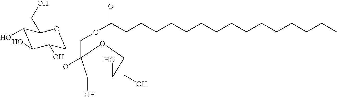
C1(O)C(O)C(O)C(OC2(COC(CCCCCCCCCCCCCCC)=O)C(O)C(O)C(CO)O2)OC1CO
